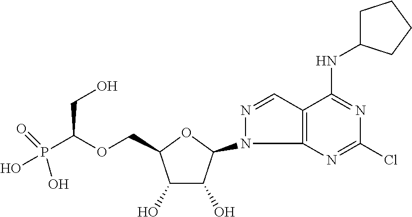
C1(O)C(O)C(N2N=CC3=C2N=C(Cl)N=C3NC2CCCC2)OC1COC(P(O)(=O)O)CO
